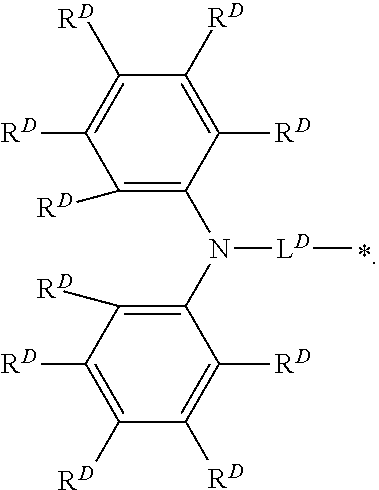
C1([RD])=C([RD])C([RD])=C(N(C2=C([RD])C([RD])=C([RD])C([RD])=C2[RD])[LD]C)C([RD])=C1[RD]
